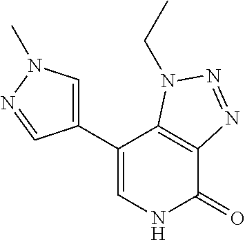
C1(C2=CNC(=O)C3=C2N(CC)N=N3)=CN(C)N=C1
